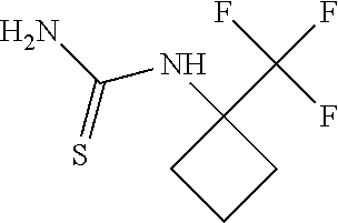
C1(NC(N)=S)(C(F)(F)F)CCC1
